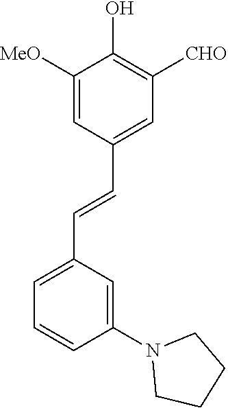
C(=CC1=CC=CC(N2CCCC2)=C1)C1=CC([CHO])=C(O)C([MeO])=C1
